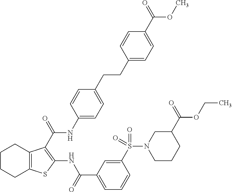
C1CCC2=C(C1)C(C(=O)NC1=CC=C(CCC3=CC=C(C(=O)OC)C=C3)C=C1)=C(NC(C1=CC=CC(S(N3CCCC(C(=O)OCC)C3)(=O)=O)=C1)=O)S2
